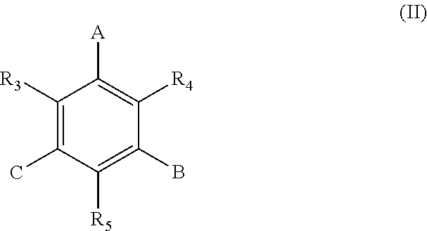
C1([R3])=C(C)C([R5])=C(B)C([R4])=C1[A]
